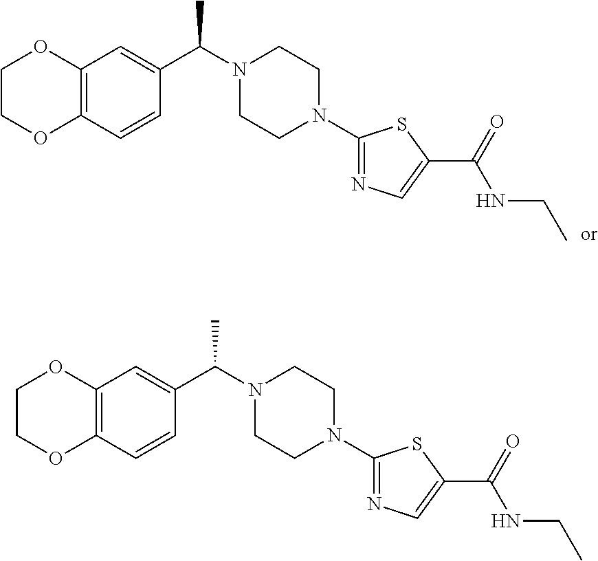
C12=C(C=CC(C(N3CCN(C4=NC=C(C(NCC)=O)S4)CC3)C)=C1)OCCO2.C12=C(C=CC(C(N3CCN(C4=NC=C(C(NCC)=O)S4)CC3)C)=C1)OCCO2
